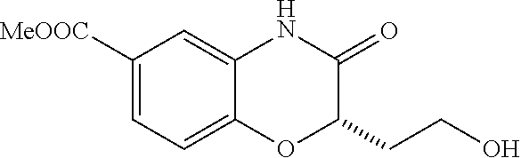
C1([MeOOC])=CC=C2C(=C1)NC(=O)C(CCO)O2
